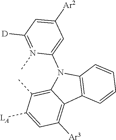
C1=C([LA])C(C)=C2C(=C1[Ar3])C1=C(N2C2=CC([Ar2])=CC([D])=N2C)C=CC=C1
